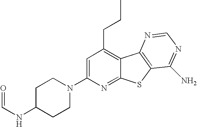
C1=C(N2CCC(NC=O)CC2)N=C2C(=C1CCC)C1=C(S2)C(N)=NC=N1
